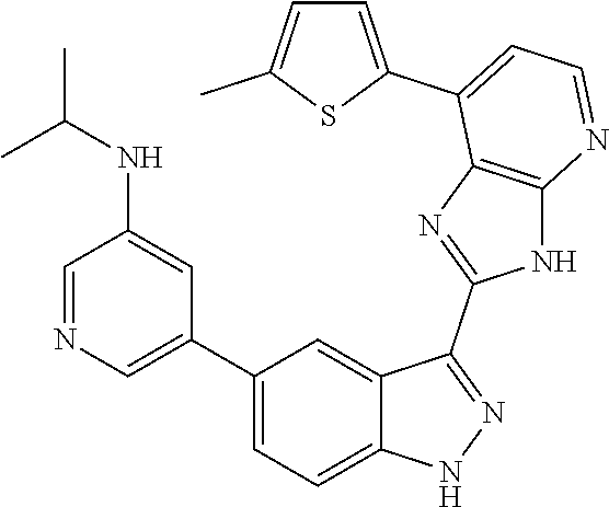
C1=NC=C(C2=CC=C3C(=C2)C(C2=NC4=C(N2)N=CC=C4C2=CC=C(C)S2)=NN3)C=C1NC(C)C
